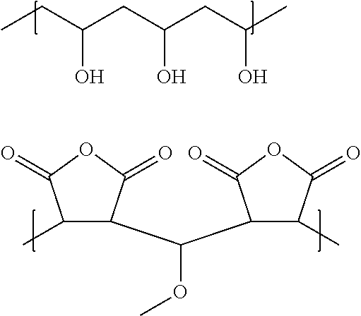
CCC(CC(CC(C)O)O)O.C1(C)C(C(C2C(C)C(=O)OC2=O)OC)C(=O)OC1=O
